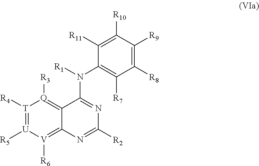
C12=[Q]([R3])[T]([R4])=[U]([R5])[V]([R6])=C1N=C([R2])N=C2N(C1=C([R7])C([R8])=C([R9])C([R10])=C1[R11])[R1]
